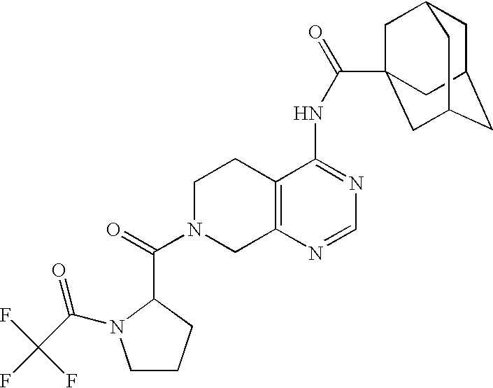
C1N(C(=O)C2N(C(C(F)(F)F)=O)CCC2)CC2=C(C1)C(NC(=O)C13CC4CC(CC(C1)C4)C3)=NC=N2
